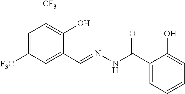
C1=C([F3C])C=C(C=NNC(C2=CC=CC=C2O)=O)C(O)=C1[CF3]
